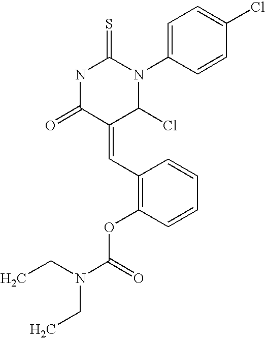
N1C(=O)C(=CC2=C(OC(=O)N(CC)CC)C=CC=C2)C(Cl)N(C2=CC=C(Cl)C=C2)C1=S
